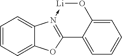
C1=C2C(=CC=C1)C1=N(->[Li]O2)C2=CC=CC=C2O1
